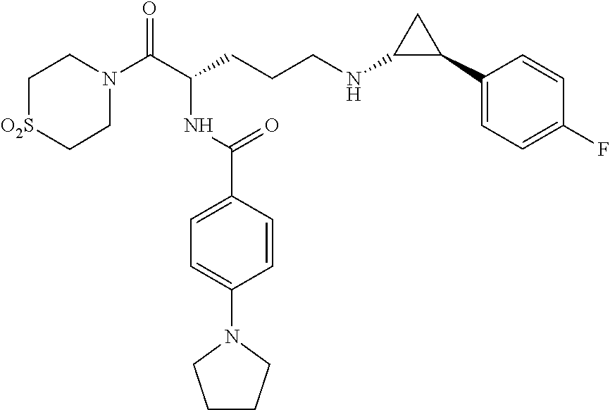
C1N(C(C(CCCNC2C(C3=CC=C(F)C=C3)C2)NC(C2=CC=C(N3CCCC3)C=C2)=O)=O)CC[O2S]C1
